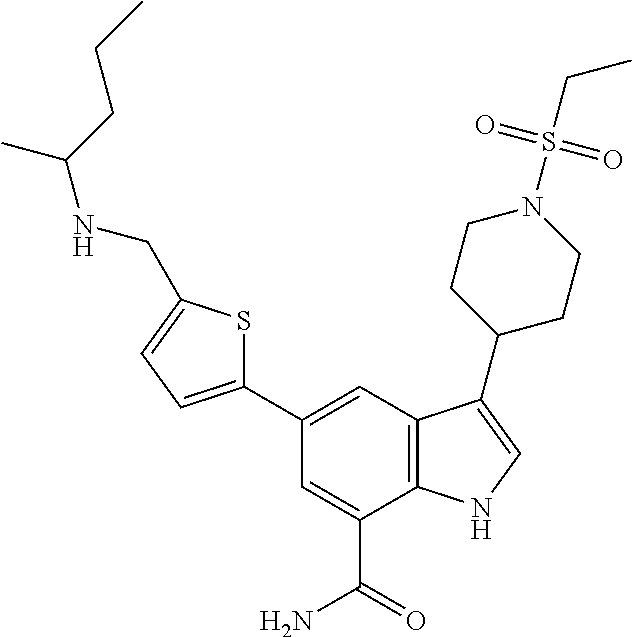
C1(C2=CC3=C(C(C(=O)N)=C2)NC=C3C2CCN(S(CC)(=O)=O)CC2)=CC=C(CNC(CCC)C)S1
